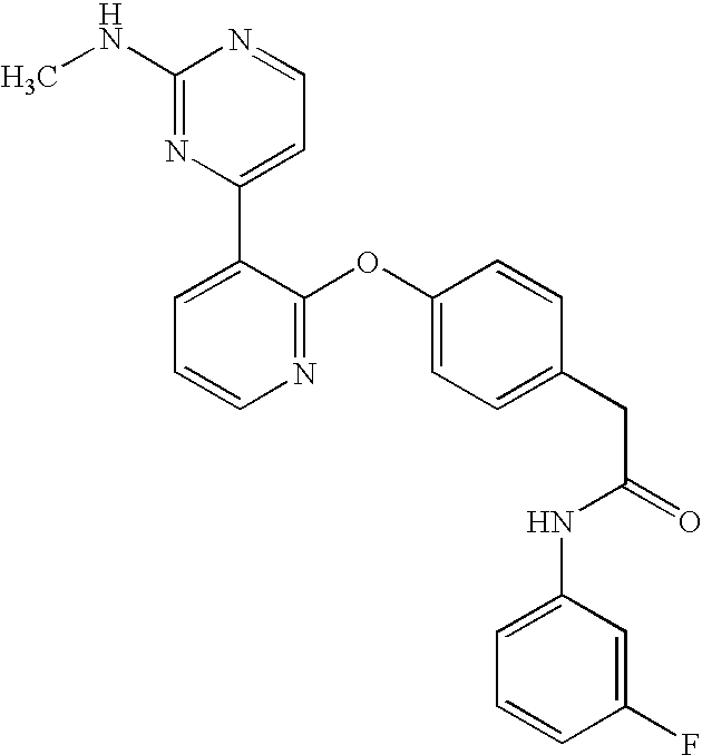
N1=C(OC2=CC=C(CC(=O)NC3=CC=CC(F)=C3)C=C2)C(C2=CC=NC(NC)=N2)=CC=C1
